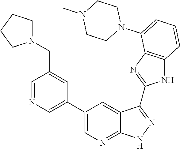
C1=NC=C(C2=CN=C3C(=C2)C(C2=NC4=C(N2)C=CC=C4N2CCN(C)CC2)=NN3)C=C1CN1CCCC1
